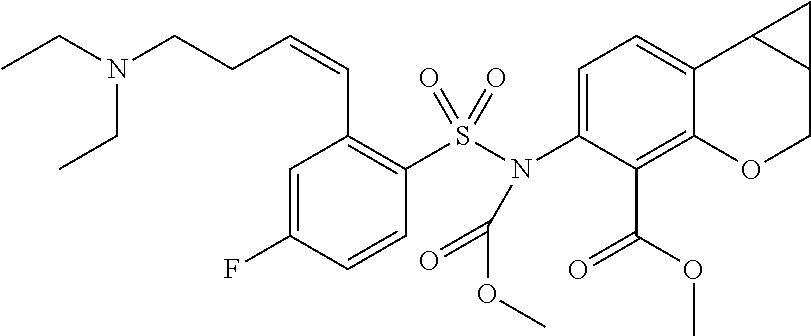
C1=C(F)C=CC(S(N(C2=CC=C3C(=C2C(OC)=O)OCC2C3C2)C(OC)=O)(=O)=O)=C1C=CCCN(CC)CC
